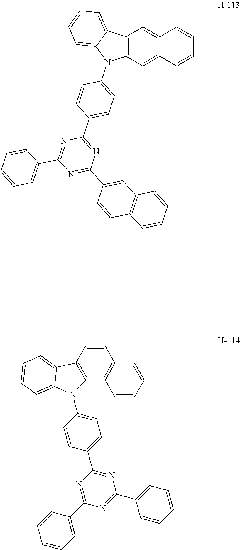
C12=C(C=C3C(=C1)C=CC=C3)N(C1=CC=C(C3=NC(C4=CC5=C(C=C4)C=CC=C5)=NC(C4=CC=CC=C4)=N3)C=C1)C1=CC=CC=C21.C12=C(C=CC3=C1C=CC=C3)C1=CC=CC=C1N2C1=CC=C(C2=NC(C3=CC=CC=C3)=NC(C3=CC=CC=C3)=N2)C=C1
